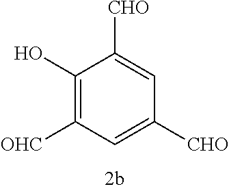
C1(O)=C([OHC])C=C([CHO])C=C1[CHO]
